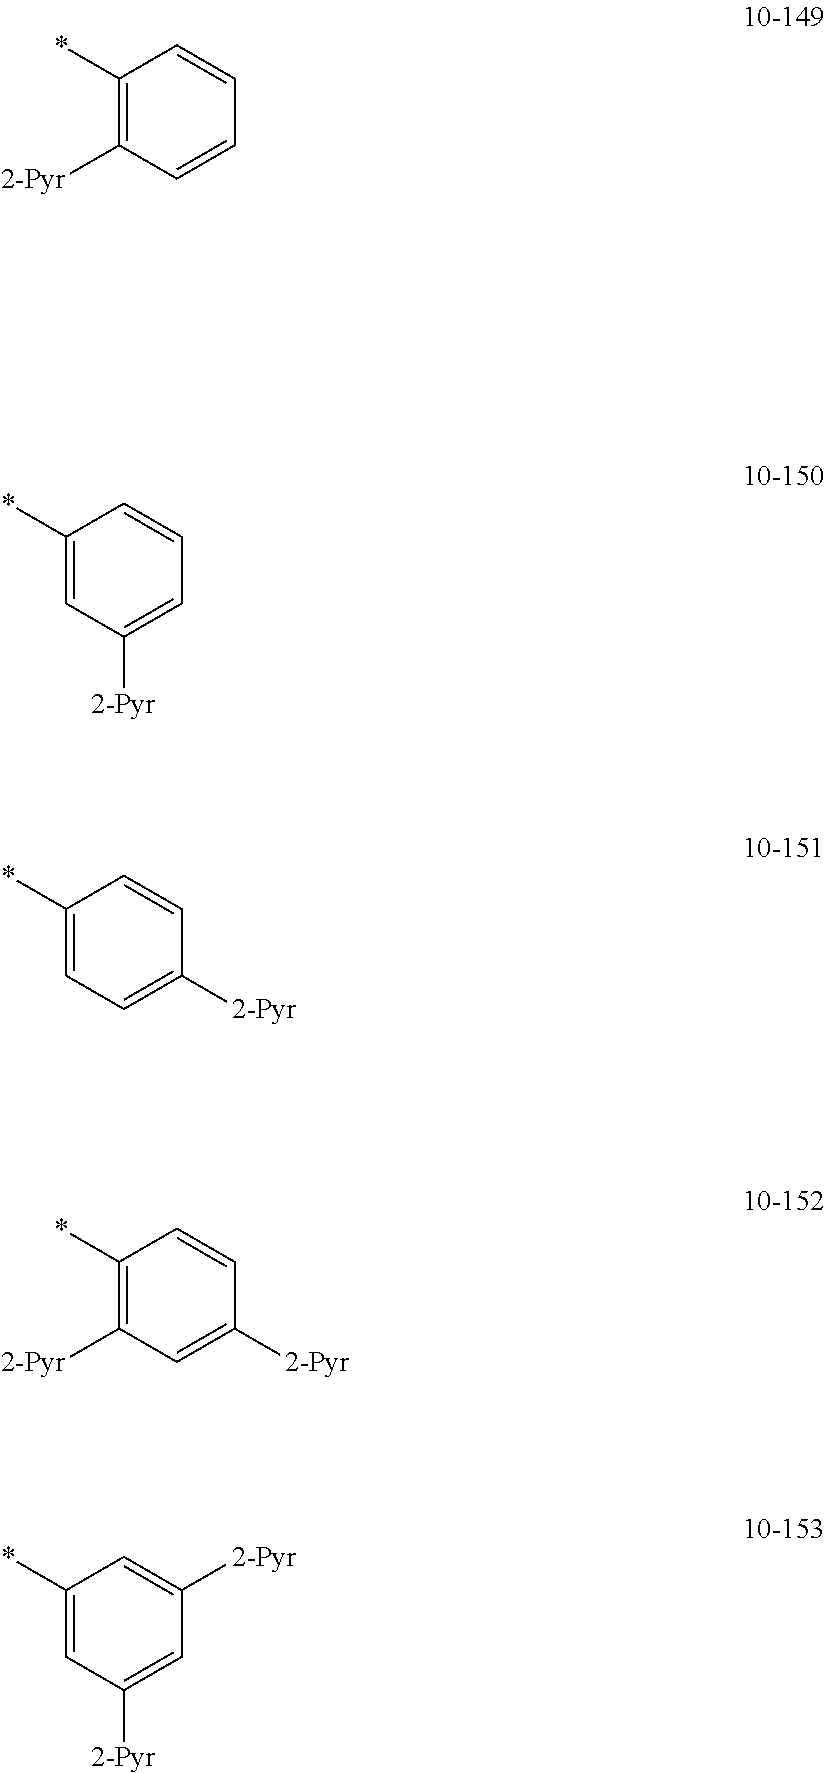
C1(*)=C([2-Pyr])C=CC=C1.C1(*)=CC([2-Pyr])=CC=C1.C1(*)=CC=C([2-Pyr])C=C1.C1(*)=C([2-Pyr])C=C([2-Pyr])C=C1.C1(*)=CC([2-Pyr])=CC([2-Pyr])=C1
